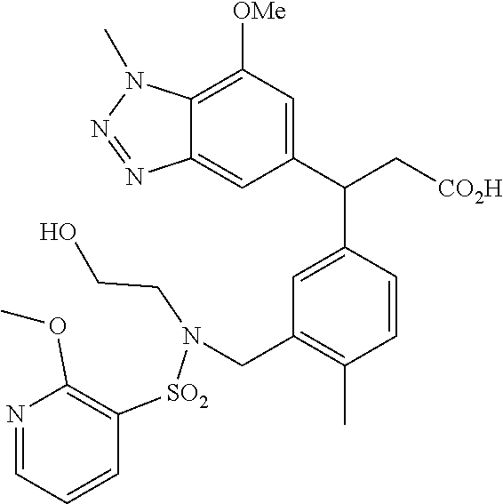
N1=CC=CC([SO2]N(CCO)CC2=C(C)C=CC(C(C[CO2H])C3=CC([OMe])=C4C(=C3)N=NN4C)=C2)=C1OC
